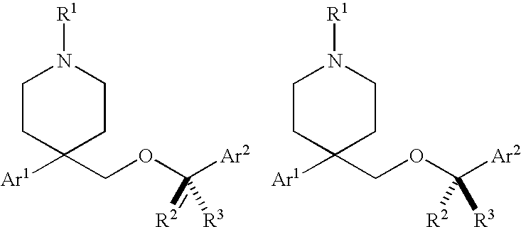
C1CC([Ar1])(COC([Ar2])([R3])=[R2])CCN1[R1].C1CC([Ar1])(COC([Ar2])([R3])[R2])CCN1[R1]
